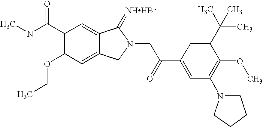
C(C1=C(OCC)C=C2C(=C1)C(=[NHHBr])N(CC(C1=CC(N3CCCC3)=C(OC)C(C(C)(C)C)=C1)=O)C2)(NC)=O
